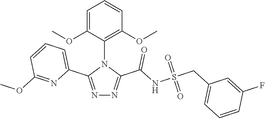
N1=C(C2=CC=CC(OC)=N2)N(C2=C(OC)C=CC=C2OC)C(C(NS(CC2=CC=CC(F)=C2)(=O)=O)=O)=N1
